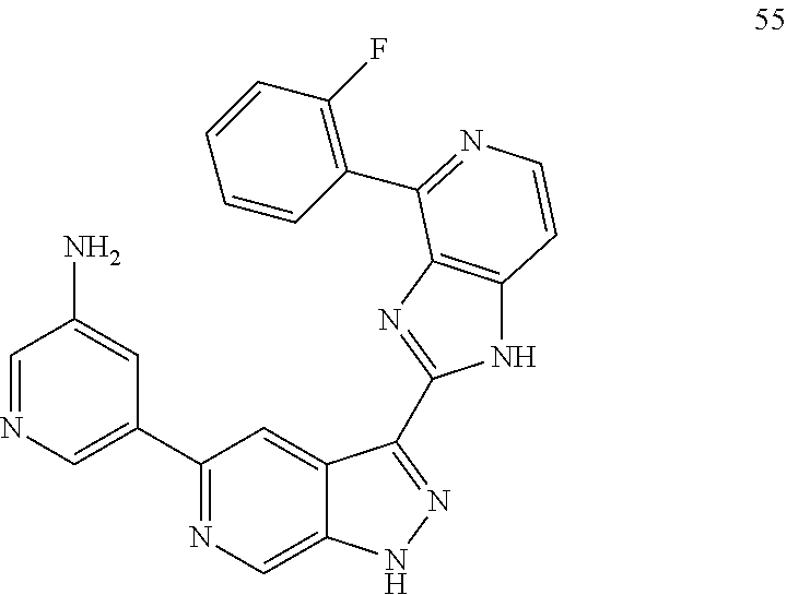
C1=NC=C(C2=NC=C3C(=C2)C(C2=NC4=C(N2)C=CN=C4C2=C(F)C=CC=C2)=NN3)C=C1N
